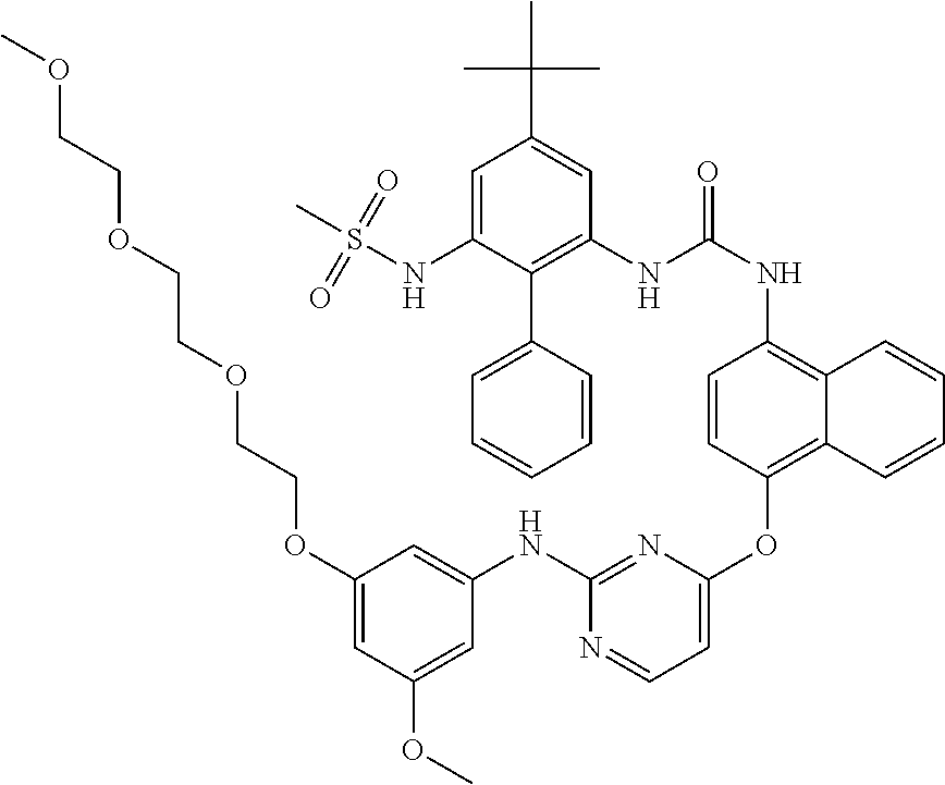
C1=C(NS(=O)(C)=O)C(C2=CC=CC=C2)=C(NC(NC2=C3C(=C(OC4=CC=NC(NC5=CC(OCCOCCOCCOC)=CC(OC)=C5)=N4)C=C2)C=CC=C3)=O)C=C1C(C)(C)C
